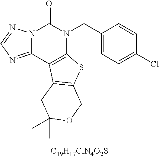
N12C(=NC=N1)C1=C(N(CC3=CC=C(Cl)C=C3)C2=O)SC2=C1CC(C)(C)OC2.[C19H17ClN4O2S]
